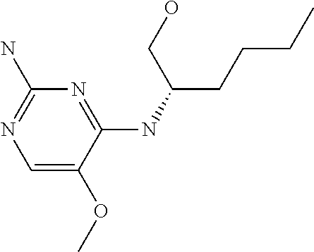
COC1=CN=C(N)N=C1NC(CCCC)CO
